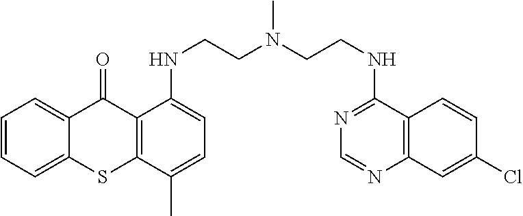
C1=CC=C2C(=C1)C(=O)C1=C(S2)C(C)=CC=C1NCCN(CCNC1=NC=NC2=C1C=CC(Cl)=C2)C
